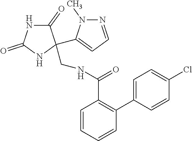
C1=CC=CC(C2=CC=C(Cl)C=C2)=C1C(NCC1(C2=CC=NN2C)C(=O)NC(=O)N1)=O
